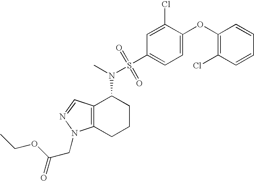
C1(OC2=CC=C(S(N(C)C3C4=C(CCC3)N(CC(=O)OCC)N=C4)(=O)=O)C=C2Cl)=C(Cl)C=CC=C1
